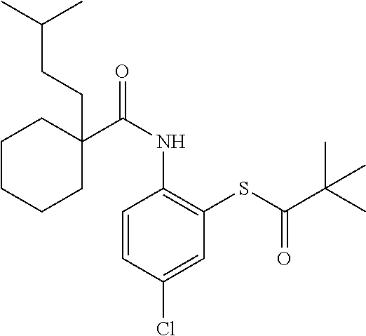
C1=CC(Cl)=CC(SC(C(C)(C)C)=O)=C1NC(=O)C1(CCC(C)C)CCCCC1
